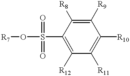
[R7]OS(C1=C([R12])C([R11])=C([R10])C([R9])=C1[R8])(=O)=O
